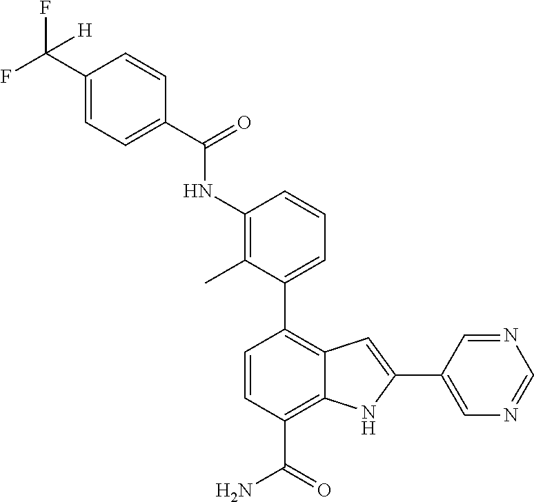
C1(C2=CC=CC(NC(C3=CC=C(C(F)(F)[H])C=C3)=O)=C2C)=C2C(=C(C(N)=O)C=C1)NC(C1=CN=CN=C1)=C2
